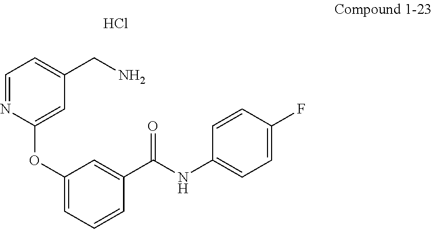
C1(OC2=CC(CN)=CC=N2)=CC=CC(C(NC2=CC=C(F)C=C2)=O)=C1.Cl
